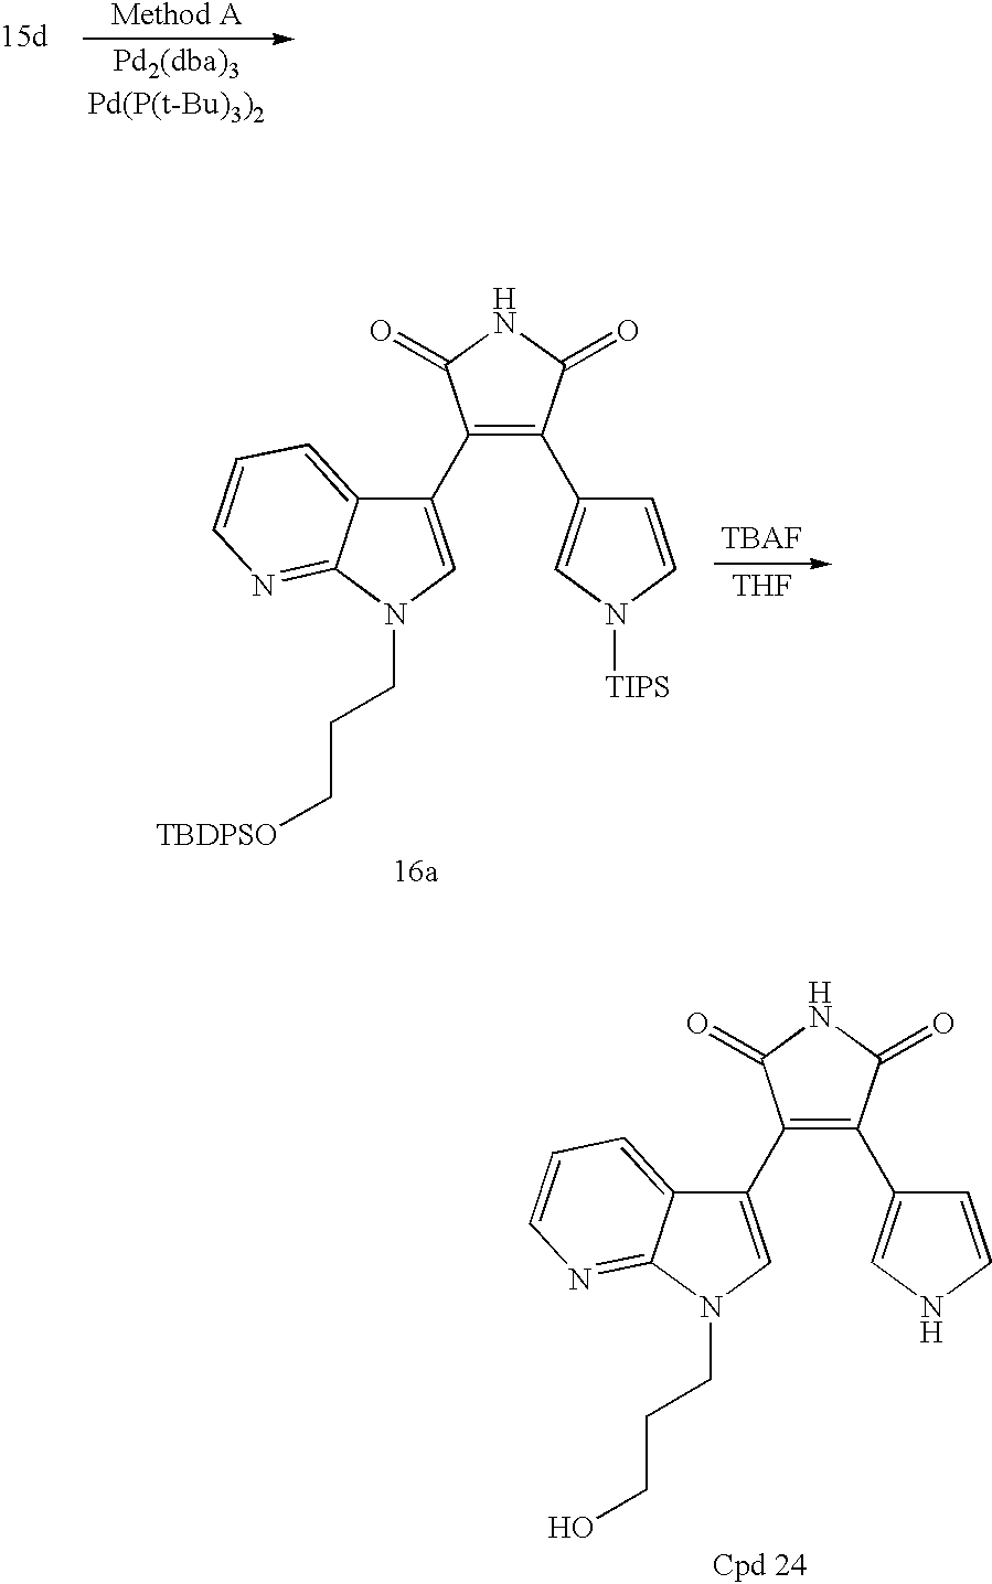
[Pd(P(t-Bu)3)2].C1(C2=CN(CCC[TBDPSO])C3=NC=CC=C23)=C(C2=CN([TIPS])C=C2)C(=O)NC1=O.[THF].C1(C2=CN(CCCO)C3=NC=CC=C23)=C(C2=CNC=C2)C(=O)NC1=O
